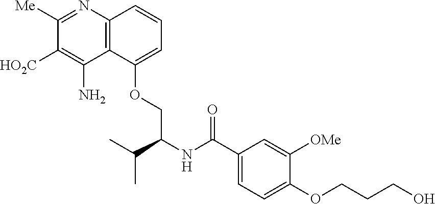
C12=C(N=C([Me])C([HO2C])=C1N)C=CC=C2OCC(NC(C1=CC=C(OCCCO)C([OMe])=C1)=O)C(C)C
